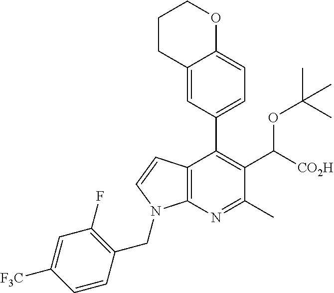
C12=C(N=C(C)C(C([CO2H])OC(C)(C)C)=C1C1=CC=C3C(=C1)CCCO3)N(CC1=C(F)C=C([F3C])C=C1)C=C2
